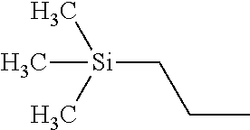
C([Si](C)(C)C)CC
